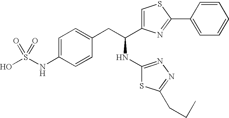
OS(NC1=CC=C(CC(NC2=NN=C(CCC)S2)C2=CSC(C3=CC=CC=C3)=N2)C=C1)(=O)=O
